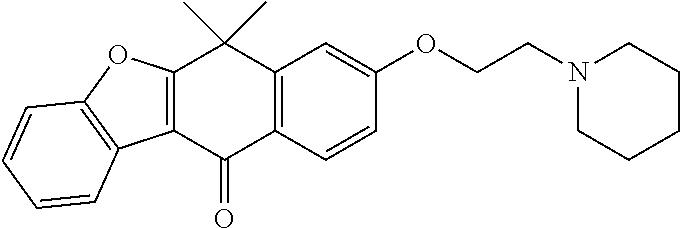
C1(=O)C2=C(C(C)(C)C3=C1C1=C(O3)C=CC=C1)C=C(OCCN1CCCCC1)C=C2
